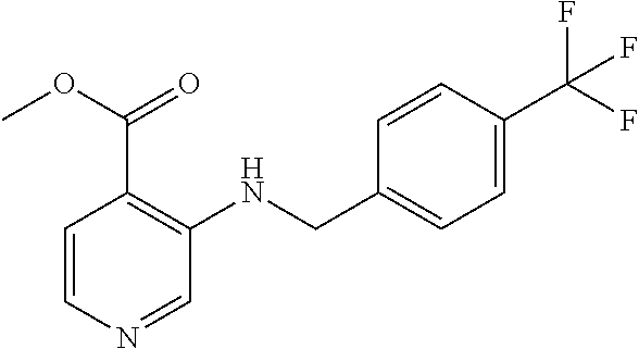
C1(CNC2=C(C(OC)=O)C=CN=C2)=CC=C(C(F)(F)F)C=C1
